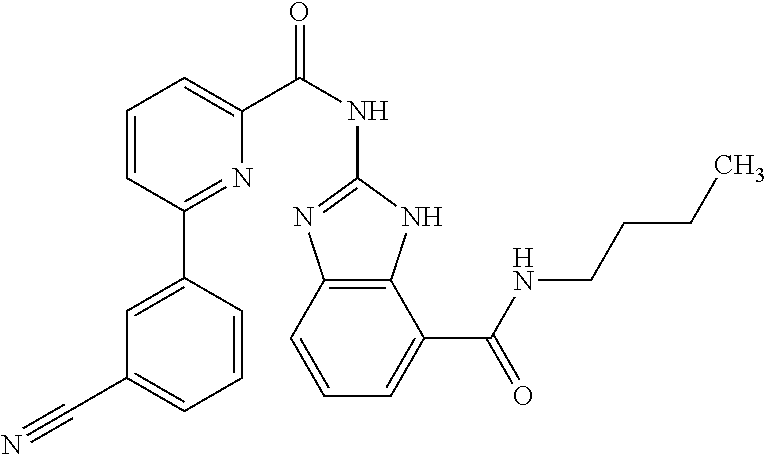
C1=CC(C2=CC(C#N)=CC=C2)=NC(C(NC2=NC3=C(N2)C(C(NCCCC)=O)=CC=C3)=O)=C1
